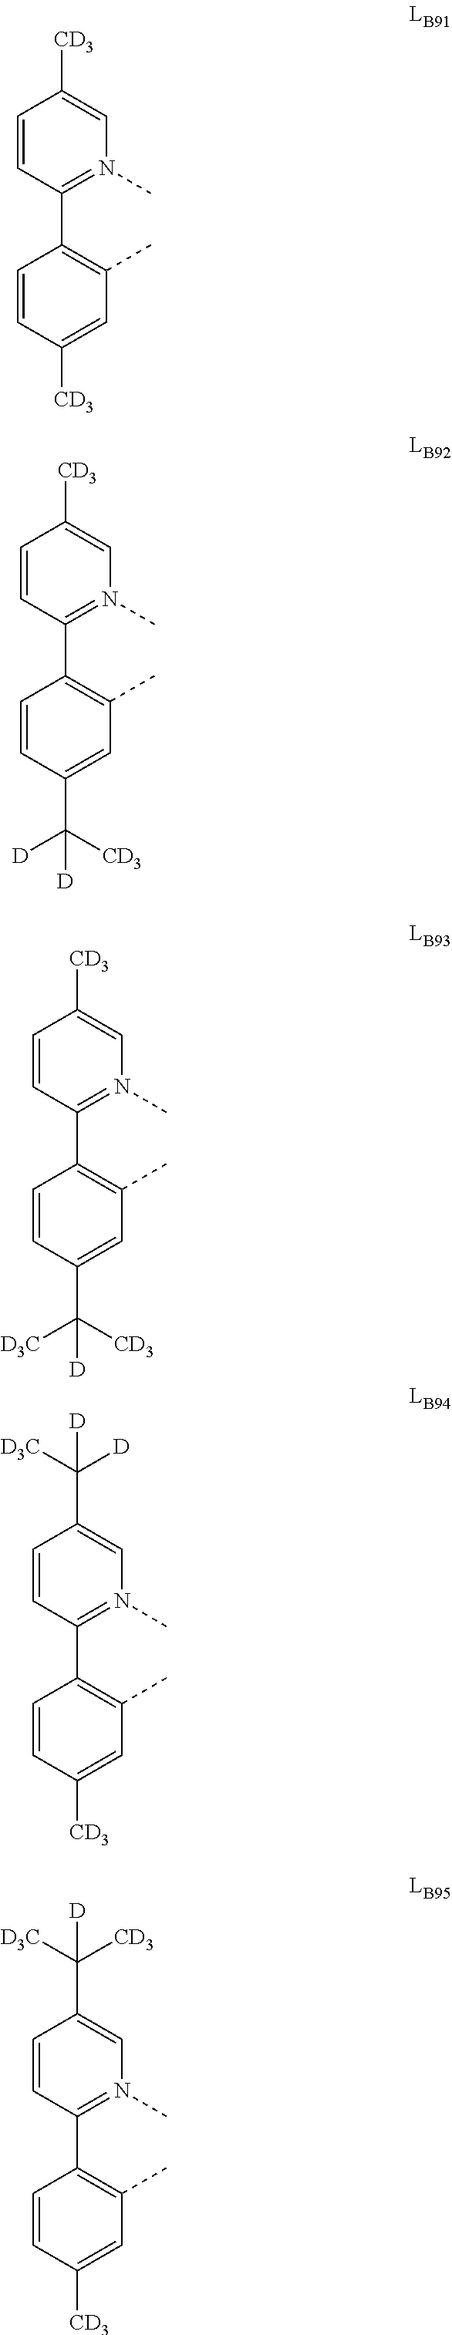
C1=CC(C2=C(C)C=C([CD3])C=C2)=N(C)C=C1[CD3].C1=CC(C2=C(C)C=C(C([D])([CD3])[D])C=C2)=N(C)C=C1[CD3].C1=CC(C2=C(C)C=C([CD3])C=C2)=N(C)C=C1C([D3C])([D])[D].C1=CC(C2=C(C)C=C([CD3])C=C2)=N(C)C=C1C([D3C])([CD3])[D].C1=CC(C2=C(C)C=C(C([D3C])([CD3])[D])C=C2)=N(C)C=C1[CD3]
